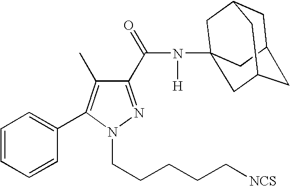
C1(C(=O)N([H])C23CC4CC(CC(C2)C4)C3)=NN(CCCCC[NCS])C(C2=CC=CC=C2)=C1C
